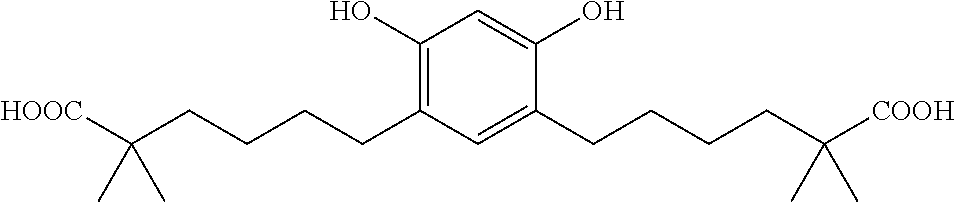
C1(O)=C(CCCCC([HOOC])(C)C)C=C(CCCCC([COOH])(C)C)C(O)=C1
